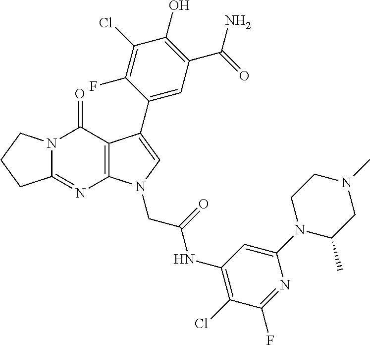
C12=NC3=C(C(=O)N1CCC2)C(C1=CC(C(N)=O)=C(O)C(Cl)=C1F)=CN3CC(NC1=C(Cl)C(F)=NC(N2C(C)CN(C)CC2)=C1)=O
